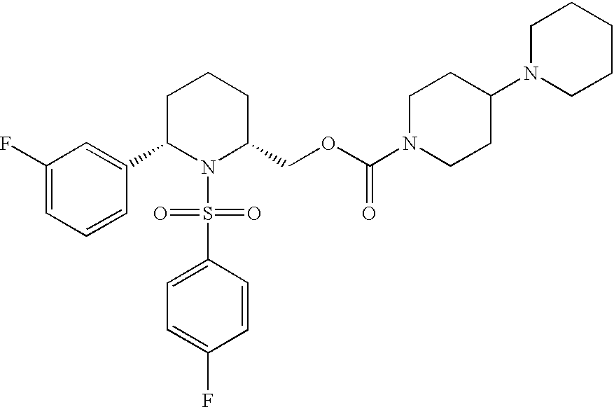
C1(F)=CC=CC(C2N(S(C3=CC=C(F)C=C3)(=O)=O)C(COC(N3CCC(N4CCCCC4)CC3)=O)CCC2)=C1
